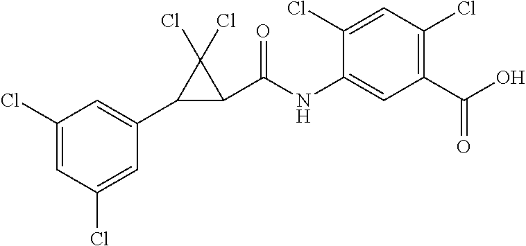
C1=C(Cl)C=C(C2C(C(NC3=CC(C(O)=O)=C(Cl)C=C3Cl)=O)C2(Cl)Cl)C=C1Cl
